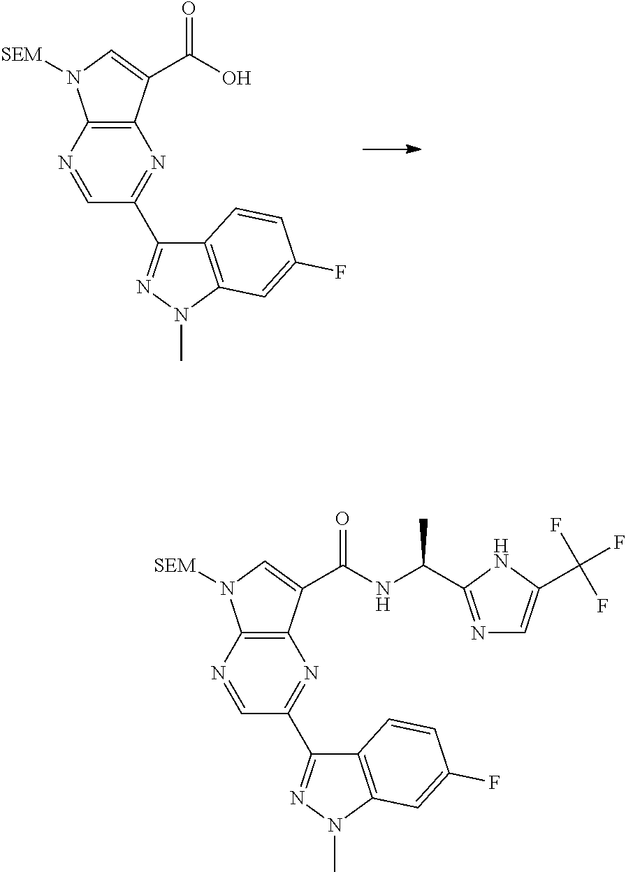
C12=C(C(C(O)=O)=CN1[SEM])N=C(C1=NN(C)C3=C1C=CC(F)=C3)C=N2.C12=C(C(C(NC(C)C3=NC=C(C(F)(F)F)N3)=O)=CN1[SEM])N=C(C1=NN(C)C3=C1C=CC(F)=C3)C=N2
